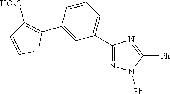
C1(C2=C([HO2C])C=CO2)=CC(C2=NN([Ph])C([Ph])=N2)=CC=C1
